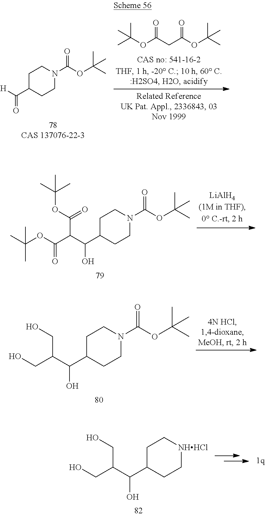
CC(OC(CC(OC(C)(C)C)=O)=O)(C)C.C1C(C([H])=O)CCN(C(OC(C)(C)C)=O)C1.C1C(C(C(C(OC(C)(C)C)=O)C(OC(C)(C)C)=O)O)CCN(C(OC(C)(C)C)=O)C1.OCC(C(C1CCN(C(OC(C)(C)C)=O)CC1)O)CO.OCC(C(C1CC[NHHCl]CC1)O)CO
